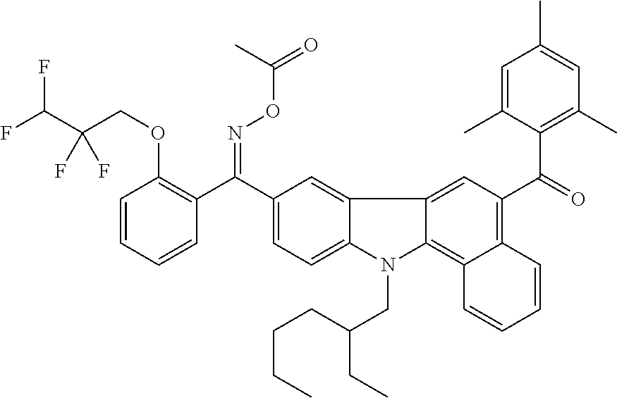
C1=CC=CC(C(C2=CC=C3C(=C2)C2=CC(C(=O)C4=C(C)C=C(C)C=C4C)=C4C(=C2N3CC(CCCC)CC)C=CC=C4)=NOC(=O)C)=C1OCC(C(F)F)(F)F
